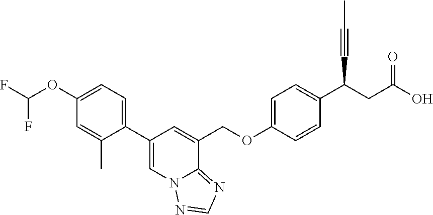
C1(C2=CN3C(=NC=N3)C(COC3=CC=C(C(C#CC)CC(O)=O)C=C3)=C2)=CC=C(OC(F)F)C=C1C
